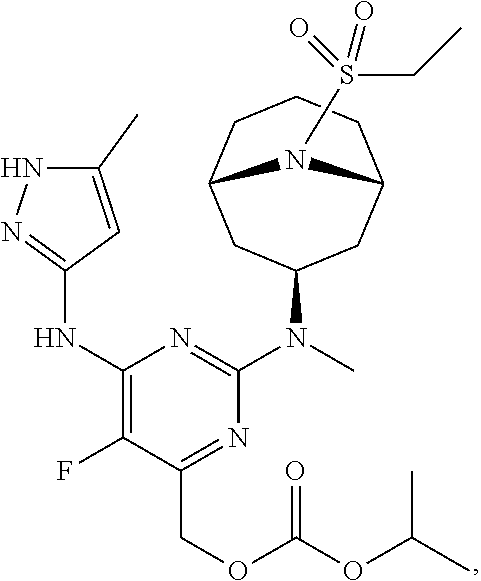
N(C1=NNC(C)=C1)C1=C(F)C(COC(OC(C)C)=O)=NC(N(C)C2CC3CCCC(C2)N3S(CC)(=O)=O)=N1
